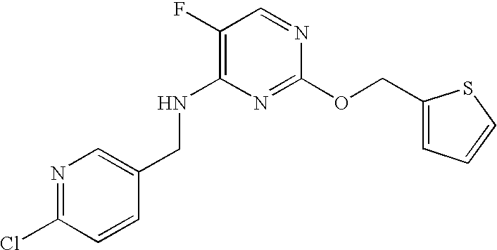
C1(CNC2=C(F)C=NC(OCC3=CC=CS3)=N2)=CN=C(Cl)C=C1
